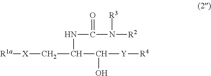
N([R2])(C(NC(C([Y][R4])O)C[X][R1a])=O)[R3]
